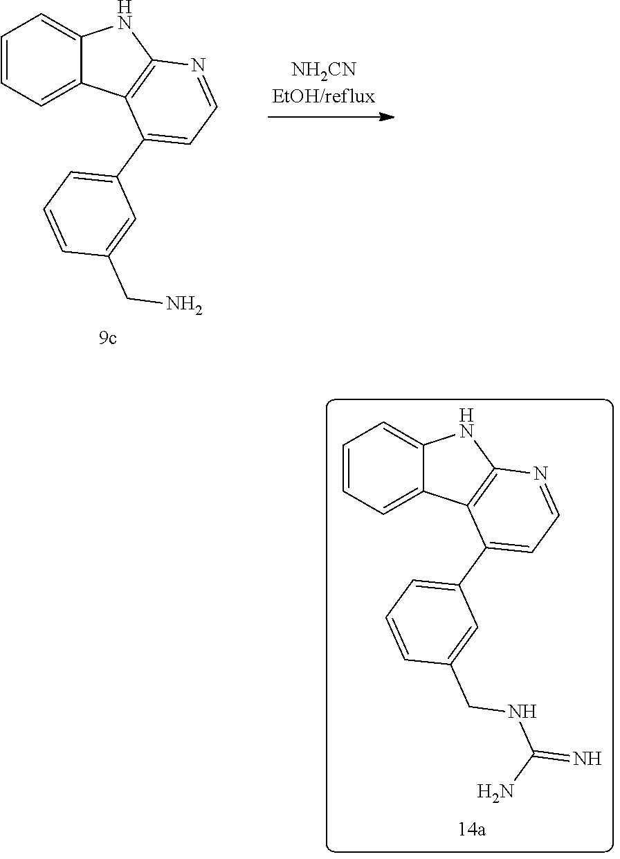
C1=CC=C2C(=C1)NC1=C2C(C2=CC=CC(CN)=C2)=CC=N1.C1=CC=C2C(=C1)NC1=C2C(C2=CC=CC(CNC(N)=N)=C2)=CC=N1
